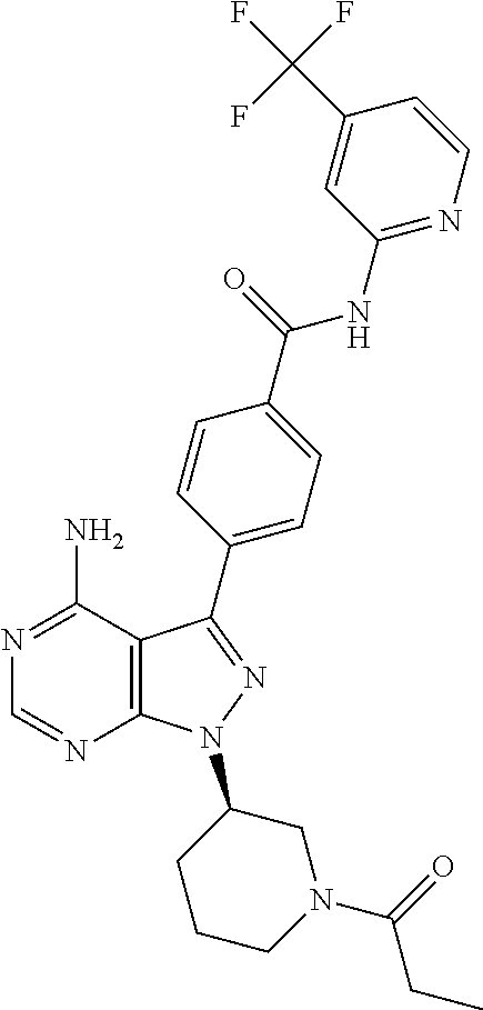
N1=C(N)C2=C(N=C1)N(C1CCCN(C(=O)CC)C1)N=C2C1=CC=C(C(=O)NC2=NC=CC(C(F)(F)F)=C2)C=C1
